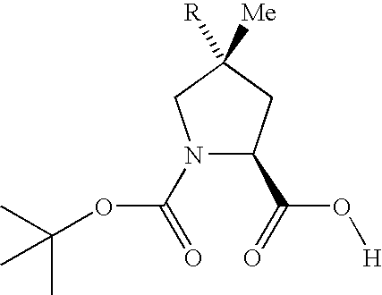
N1(C(=O)OC(C)(C)C)C(C(O[H])=O)CC([Me])([R])C1
